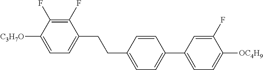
C1(F)=C(F)C([C3H7O])=CC=C1CCC1=CC=C(C2=CC=C([OC4H9])C(F)=C2)C=C1
